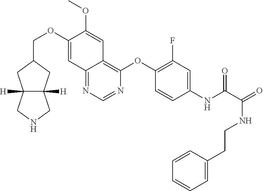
C(OC1=CC2=NC=NC(OC3=C(F)C=C(NC(=O)C(NCCC4=CC=CC=C4)=O)C=C3)=C2C=C1OC)C1CC2([H])C([H])(C1)CNC2
